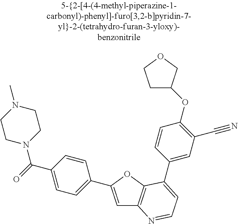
C1=C(C2=CC=C(C(=O)N3CCN(C)CC3)C=C2)OC2=C1N=CC=C2C1=CC(C#N)=C(OC2CCOC2)C=C1
